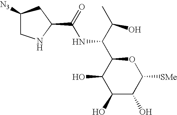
C1(O)C(O)C([SMe])OC(C(C(C)O)NC(C2CC([N3])CN2)=O)C1O
